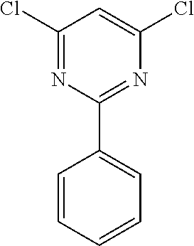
C1(Cl)=NC(C2=CC=CC=C2)=NC(Cl)=C1
